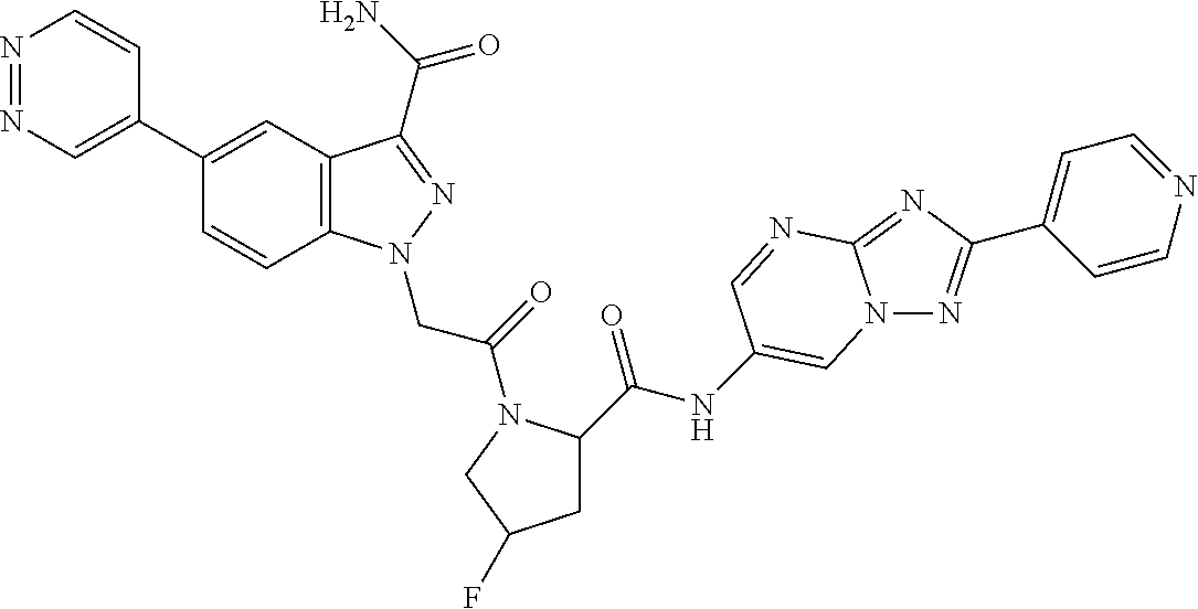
N1=NC=C(C2=CC3=C(C=C2)N(CC(=O)N2C(C(=O)NC4=CN5N=C(C6=CC=NC=C6)N=C5N=C4)CC(F)C2)N=C3C(=O)N)C=C1
